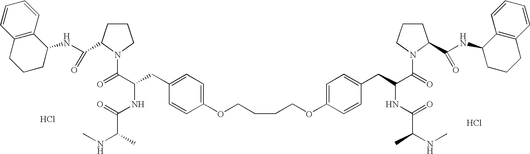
C1CC(C(=O)NC2C3=C(CCC2)C=CC=C3)N(C(=O)C(NC(=O)C(NC)C)CC2=CC=C(OCCCCOC3=CC=C(CC(NC(=O)C(C)NC)C(N4C(C(NC5CCCC6=C5C=CC=C6)=O)CCC4)=O)C=C3)C=C2)C1.Cl.Cl
